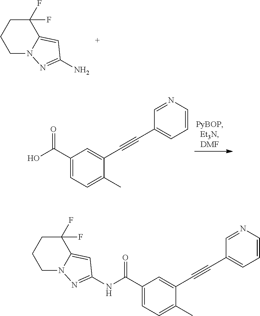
C1(F)(F)CCCN2C1=CC(N)=N2.C1(C#CC2=CC(C(O)=O)=CC=C2C)=CC=CN=C1.C1(C#CC2=CC(C(=O)NC3=NN4CCCC(F)(F)C4=C3)=CC=C2C)=CC=CN=C1
